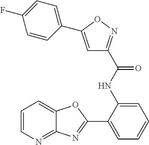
C1(NC(C2=NOC(C3=CC=C(F)C=C3)=C2)=O)=CC=CC=C1C1=NC2=NC=CC=C2O1
